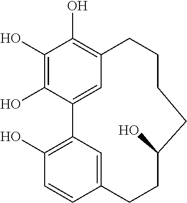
C1(O)=C(O)C2=CC(=C1O)CCCCC(O)CCC1=CC2=C(O)C=C1
